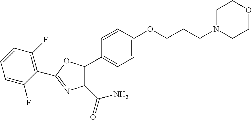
C1=C(OCCCN2CCOCC2)C=CC(C2=C(C(=O)N)N=C(C3=C(F)C=CC=C3F)O2)=C1
